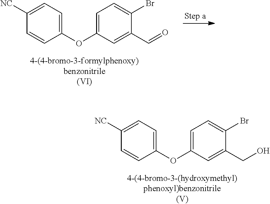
C1(OC2=CC=C(Br)C(C=O)=C2)=CC=C([NC])C=C1.C1(OC2=CC=C(Br)C(CO)=C2)=CC=C([NC])C=C1
